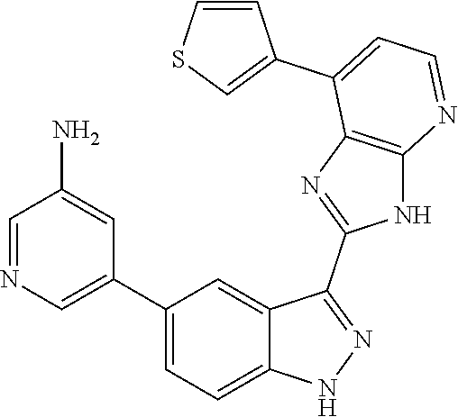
C1=NC=C(C2=CC=C3C(=C2)C(C2=NC4=C(N2)N=CC=C4C2=CSC=C2)=NN3)C=C1N
